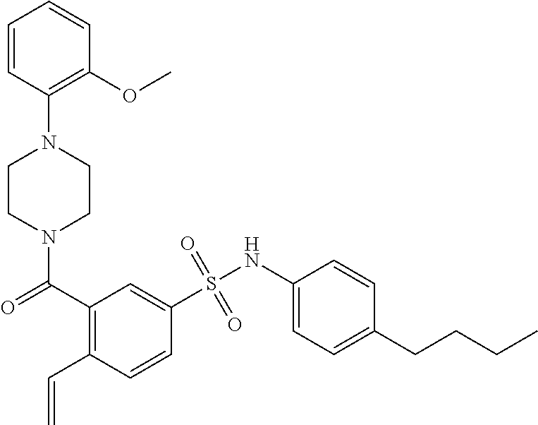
N1(C(C2=C(C=C)C=CC(S(NC3=CC=C(CCCC)C=C3)(=O)=O)=C2)=O)CCN(C2=C(OC)C=CC=C2)CC1
